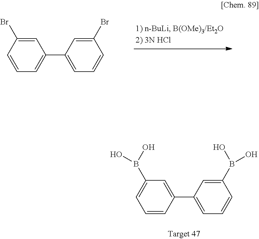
C1=C(Br)C=CC=C1C1=CC=CC(Br)=C1.C1=C(C2=CC=CC(B(O)O)=C2)C=CC=C1B(O)O
